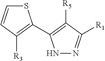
S1C=CC([R3])=C1C1=C([R5])C([R1])=NN1
